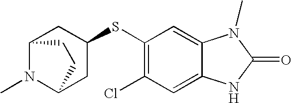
C12N(C)C(CC(SC3=C(Cl)C=C4C(=C3)N(C)C(=O)N4)C1)CC2
